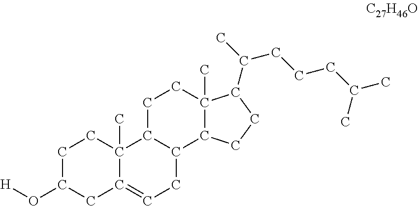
C1C(O[H])CC2=CCC3C(C2(C)C1)CCC1(C)C3CCC1C(C)CCCC(C)C
